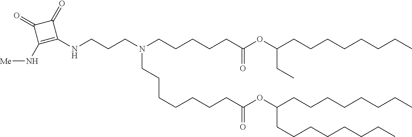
C(C(=O)OC(CCCCCCCC)CCCCCCCC)CCCCCCN(CCCCCC(OC(CC)CCCCCCCC)=O)CCCNC1=C(N[Me])C(=O)C1=O
